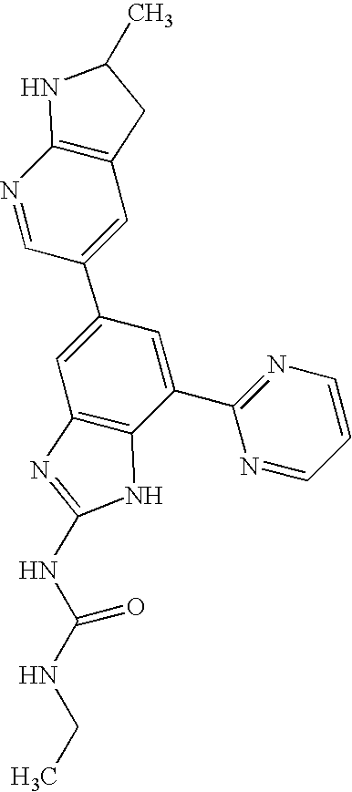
N1=CC(C2=CC3=C(C(C4=NC=CC=N4)=C2)NC(NC(NCC)=O)=N3)=CC2=C1NC(C)C2
